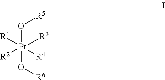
O([Pt](O[R6])([R1])([R4])([R3])[R2])[R5]
